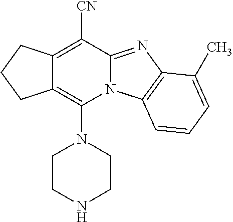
C12=C(N3CCNCC3)N3C(=NC4=C3C=CC=C4C)C([CN])=C1CCC2
